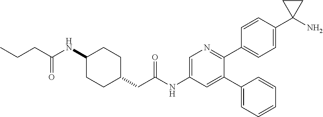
C1(NC(CCC)=O)CCC(CC(NC2=CN=C(C3=CC=C(C4(N)CC4)C=C3)C(C3=CC=CC=C3)=C2)=O)CC1
